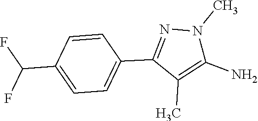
C1(C2=NN(C)C(N)=C2C)=CC=C(C(F)F)C=C1
